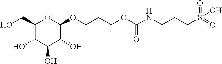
C1(CO)C(O)C(O)C(O)C(OCCCOC(NCCCS(=O)(=O)O)=O)O1
